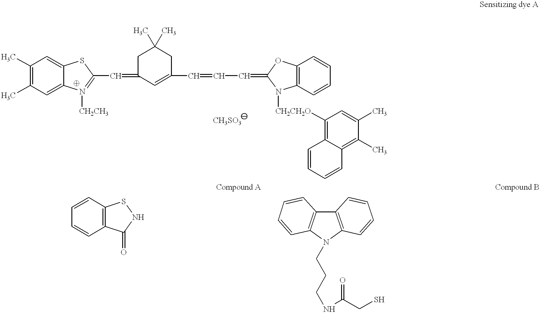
C1(C)=C(C)C=C2C(=C1)SC(C=C1C=C(C=CC=C3OC4=C(C=CC=C4)N3[CH2CH2O]C3=C4C(=C(C)C(C)=C3)C=CC=C4)CC(C)(C)C1)=N2[CH2CH3].C12=C(C=CC=C1)C(=O)NS2.C12=C(N(CCCNC(CS)=O)C3=C1C=CC=C3)C=CC=C2
